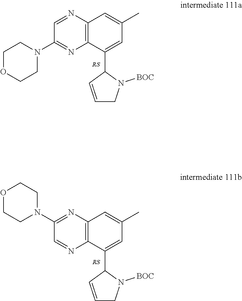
C12=C(N=CC(N3CCOCC3)=N1)C=C(C)C=C2C1C=CCN1[BOC].C12=C(N=C(N3CCOCC3)C=N1)C=C(C)C=C2C1C=CCN1[BOC]
